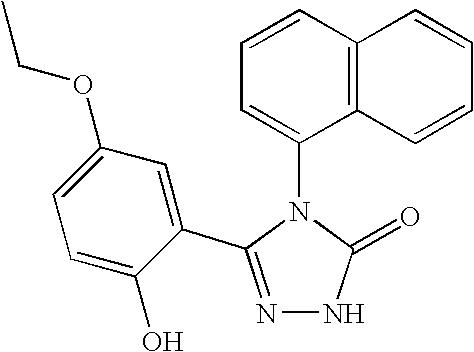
N1=C(C2=CC(OCC)=CC=C2O)N(C2=CC=CC3=C2C=CC=C3)C(=O)N1
